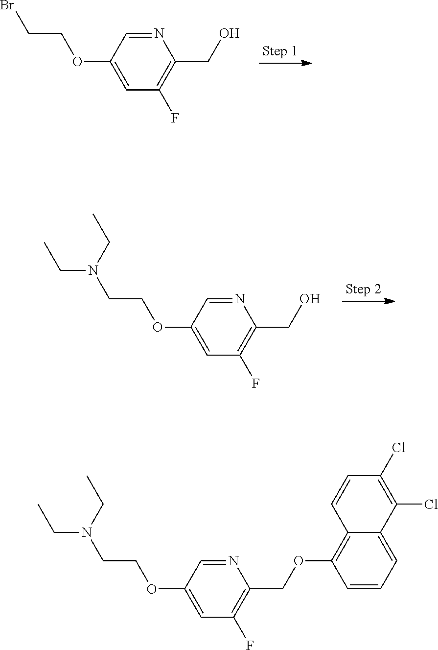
C1=C(OCCBr)C=NC(CO)=C1F.C1=C(OCCN(CC)CC)C=NC(CO)=C1F.C1=C(OCCN(CC)CC)C=NC(COC2=C3C=CC(Cl)=C(Cl)C3=CC=C2)=C1F
